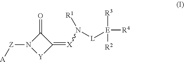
C1(=O)N([Z][A])[Y]C1=[X]N([L][E]([R2])([R3])[R4])[R1]
